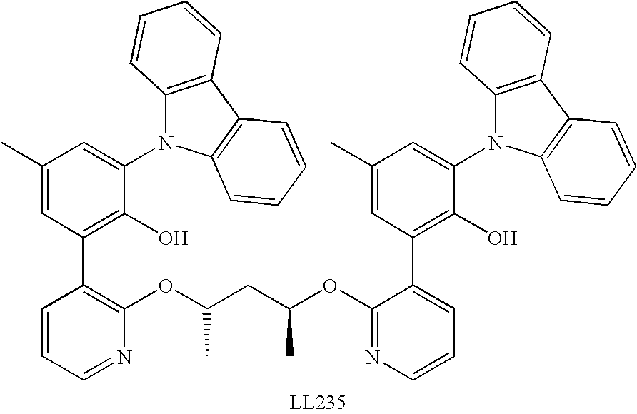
C1(N2C3=C(C4=C2C=CC=C4)C=CC=C3)=CC(C)=CC(C2=C(OC(CC(C)OC3=NC=CC=C3C3=C(O)C(N4C5=C(C6=C4C=CC=C6)C=CC=C5)=CC(C)=C3)C)N=CC=C2)=C1O
